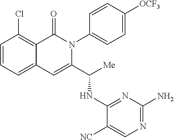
C1(Cl)=C2C(=CC=C1)C=C(C([Me])NC1=NC(N)=NC=C1[NC])N(C1=CC=C([OCF3])C=C1)C2=O
